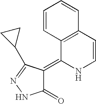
C1=CC2=C(C=C1)C=CNC2=C1C(=O)NN=C1C1CC1
